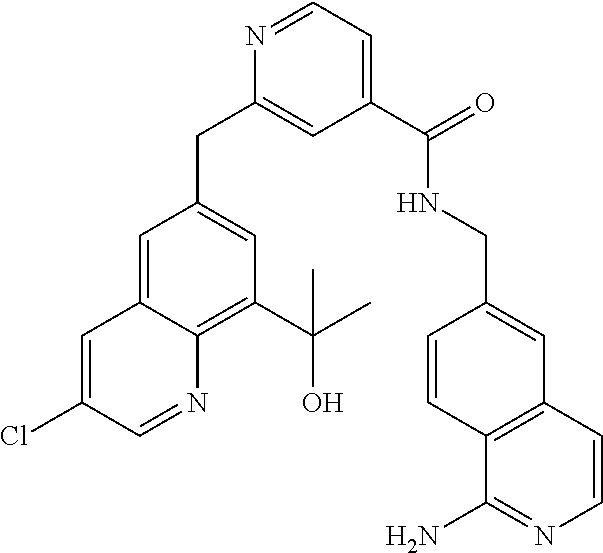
C1=C2C(=C(C(C)(O)C)C=C1CC1=CC(C(=O)NCC3=CC4=C(C(N)=NC=C4)C=C3)=CC=N1)N=CC(Cl)=C2
